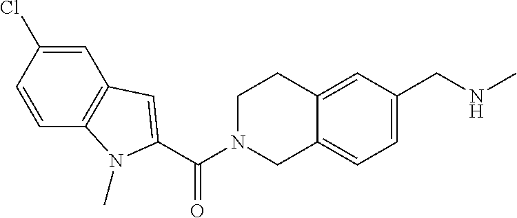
C1=C(Cl)C=CC2=C1C=C(C(=O)N1CCC3=CC(CNC)=CC=C3C1)N2C
